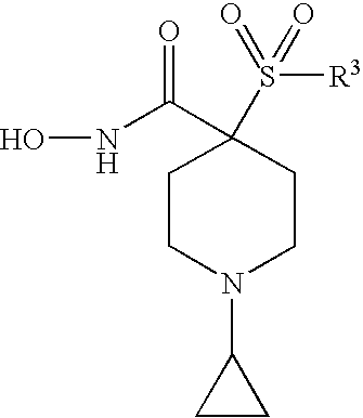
ONC(C1(S([R3])(=O)=O)CCN(C2CC2)CC1)=O
